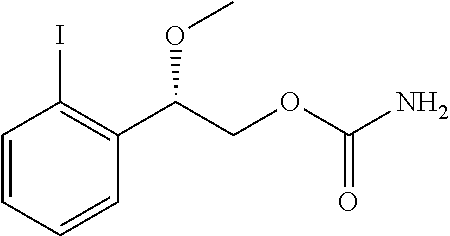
C1=CC=CC(C(COC(N)=O)OC)=C1I
